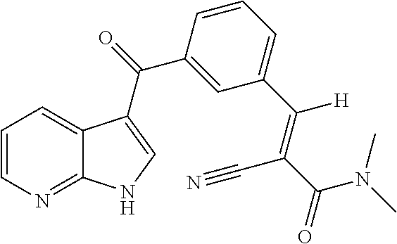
C1=CN=C2C(=C1)C(C(C1=CC(C(=C(C(=O)N(C)C)C#N)[H])=CC=C1)=O)=CN2
